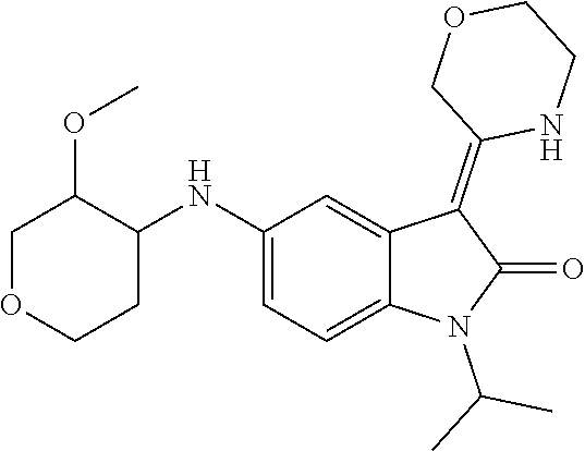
C1(NC2C(OC)COCC2)=CC=C2C(=C1)C(=C1NCCOC1)C(=O)N2C(C)C
